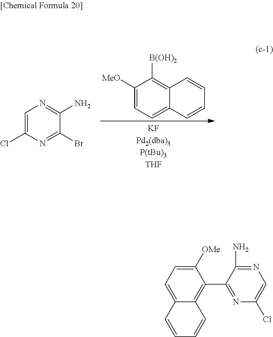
C1=C(Cl)N=C(Br)C(N)=N1.C1([MeO])=CC=C2C(=C1[B(OH)2])C=CC=C2.C1=C2C(=C(C3=NC(Cl)=CN=C3N)C([OMe])=C1)C=CC=C2
